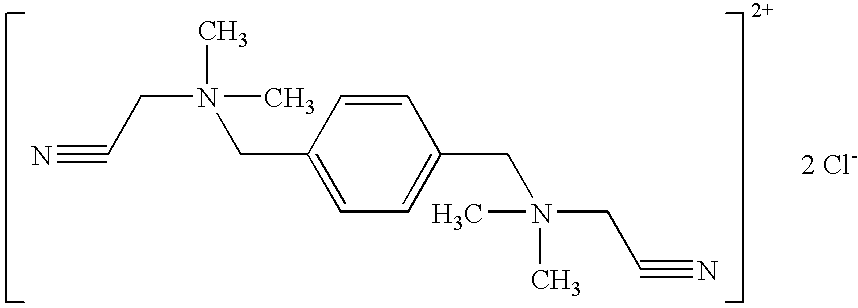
[2 Cl-].C1=CC(CN(C)(C)CC#N)=CC=C1CN(C)(C)CC#N
